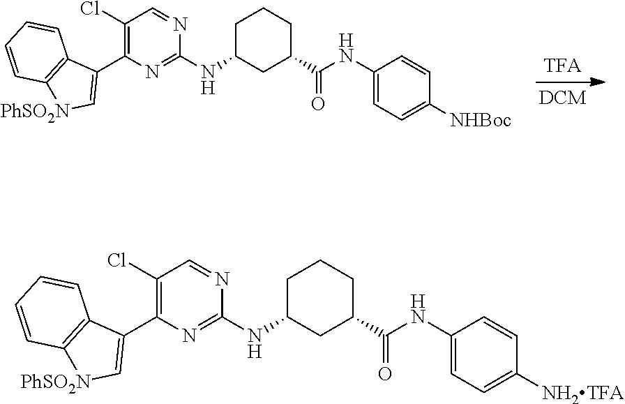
C1(Cl)=C(C2=C[PhSO2N]C3=C2C=CC=C3)N=C(NC2CC(C(=O)NC3=CC=C([NHBoc])C=C3)CCC2)N=C1.C1(Cl)=C(C2=C[PhSO2N]C3=C2C=CC=C3)N=C(NC2CC(C(=O)NC3=CC=C([NH2TFA])C=C3)CCC2)N=C1
